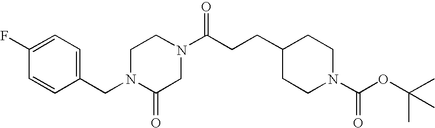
C1N(CC2=CC=C(F)C=C2)C(=O)CN(C(CCC2CCN(C(=O)OC(C)(C)C)CC2)=O)C1
